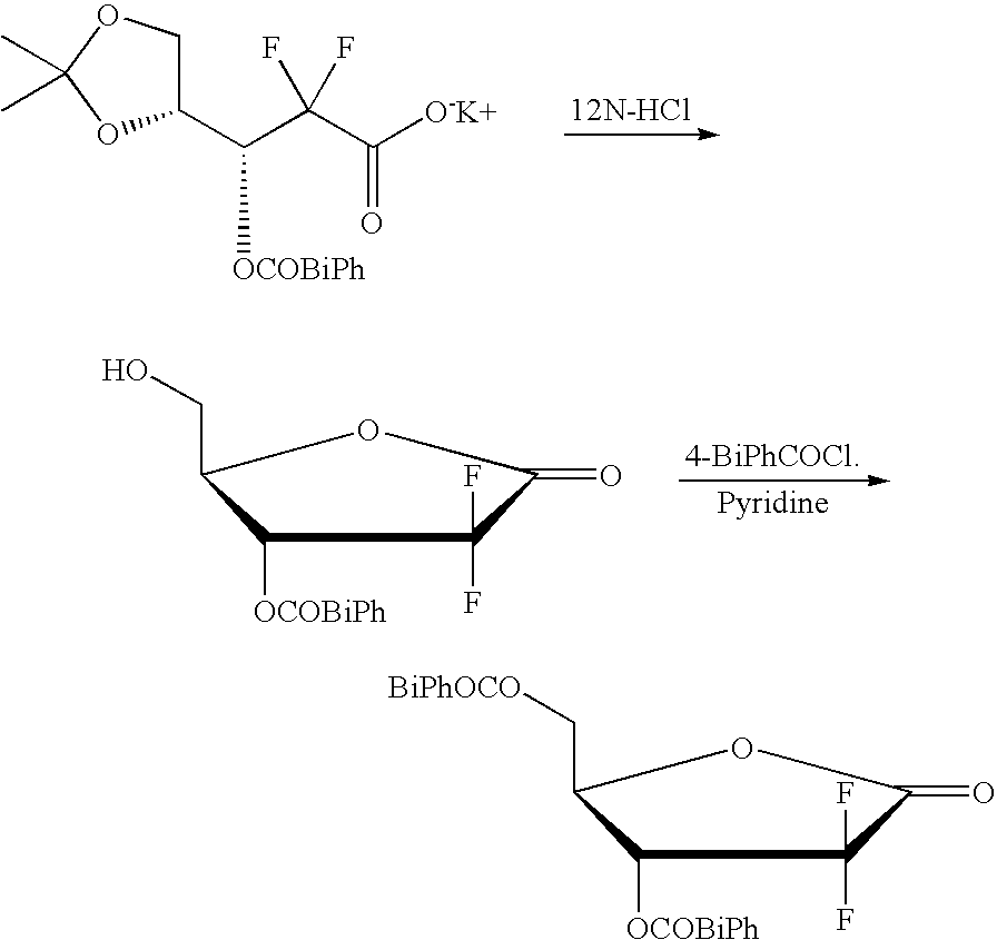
C1(C(C(C([O-K+])=O)(F)F)[OCOBiPh])COC(C)(C)O1.C1([OCOBiPh])C(CO)OC(=O)C1(F)F.C1([OCOBiPh])C(C[BiPhOCO])OC(=O)C1(F)F
